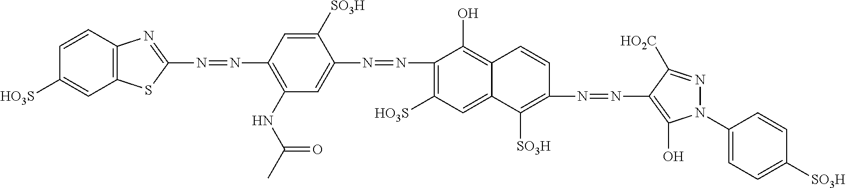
N(=NC1=C(NC(=O)C)C=C(N=NC2=C([HO3S])C=C3C(=C2O)C=CC(N=NC2=C(O)N(C4=CC=C([SO3H])C=C4)N=C2[HO2C])=C3[SO3H])C([SO3H])=C1)C1=NC2=C(S1)C=C([HO3S])C=C2
